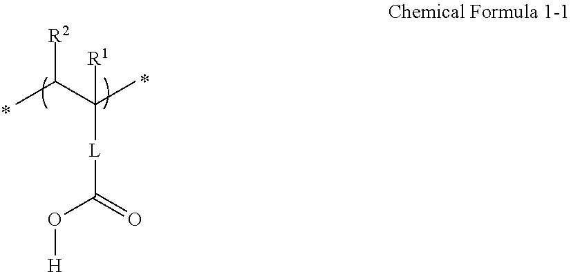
[R2]C(C(C)([L]C(O[H])=O)[R1])C
